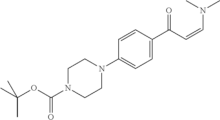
C1N(C(OC(C)(C)C)=O)CCN(C2=CC=C(C(C=CN(C)C)=O)C=C2)C1
